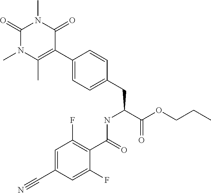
C1=C(C#N)C=C(F)C(C(=O)NC(C(OCCC)=O)CC2=CC=C(C3=C(C)N(C)C(=O)N(C)C3=O)C=C2)=C1F
